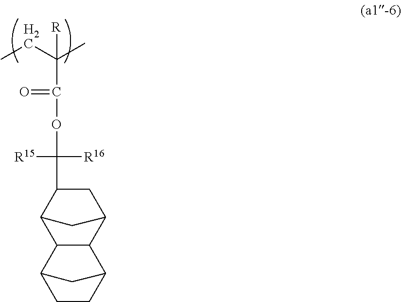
CCC(C)([R])C(OC([R15])([R16])C1C2CC(C1)C1C2C2CCC1C2)=O
